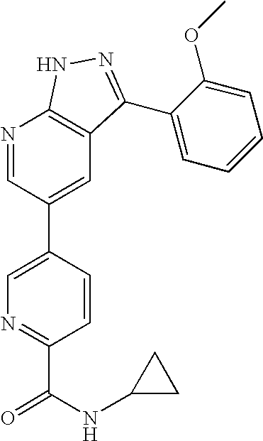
N1=CC(C2=CN=C(C(=O)NC3CC3)C=C2)=CC2=C1NN=C2C1=CC=CC=C1OC
